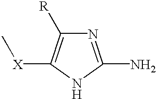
N1=C(N)NC([X]C)=C1[R]
